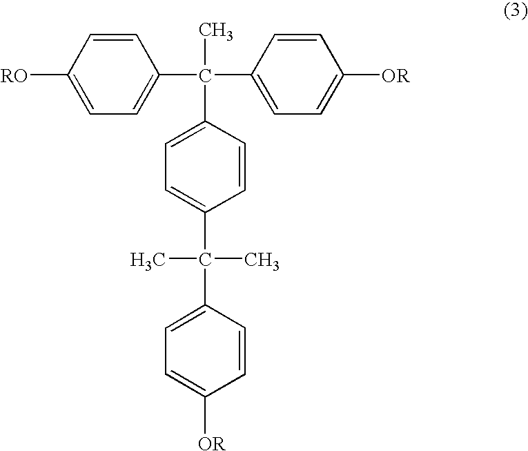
C1(C(C2=CC=C([OR])C=C2)(C)C2=CC=C(C(C3=CC=C([OR])C=C3)(C)C)C=C2)=CC=C([RO])C=C1
